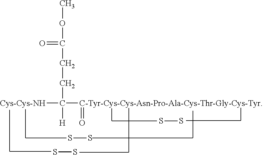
[Cys-Cys-NH]C([C-Tyr-Cys-Cys-Asn-Pro-Ala-Cys-Thr-Gly-Cys-Tyr]=O)([H])CCC(=O)OC.SS.SS.SS
